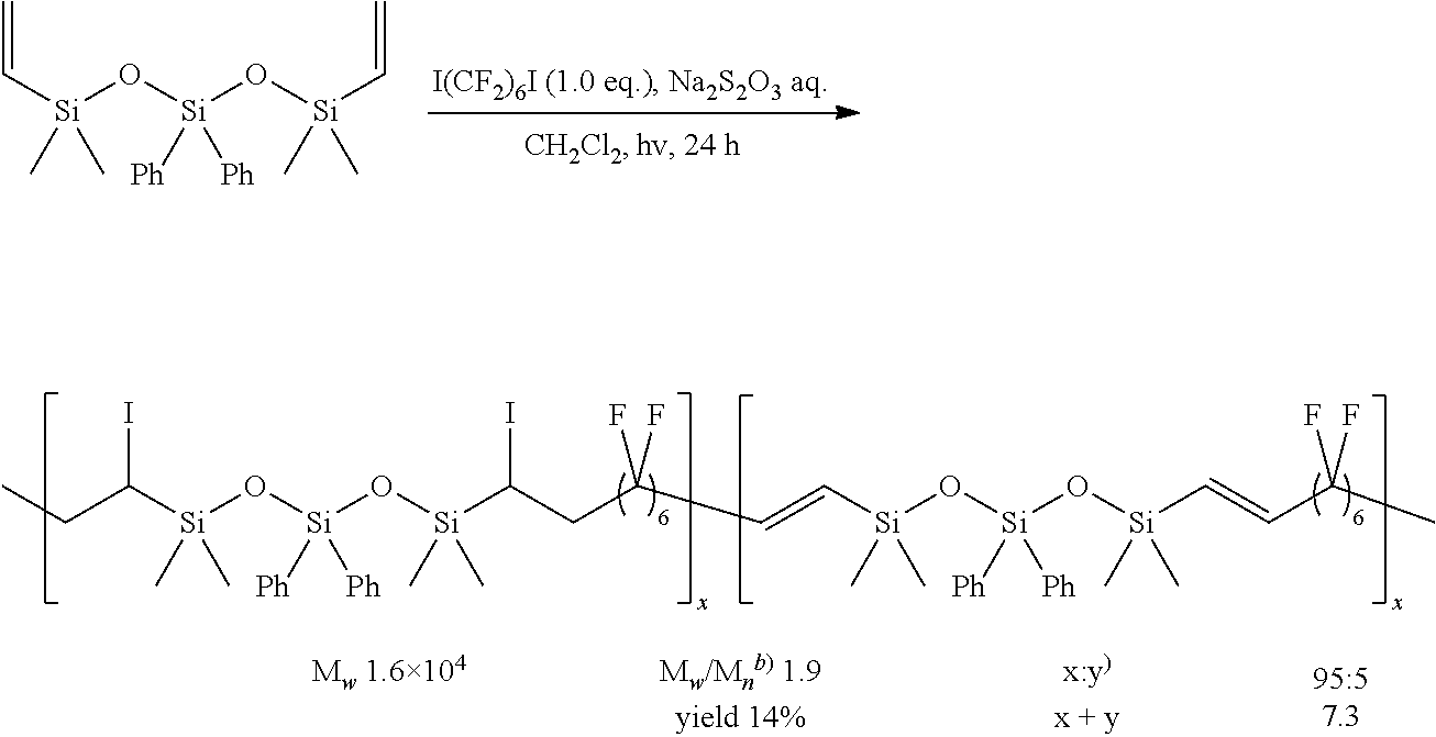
CCC([Si](O[Si]([Ph])([Ph])O[Si](C(CC(C=C[Si](O[Si](O[Si](C=CC(F)(F)C)(C)C)([Ph])[Ph])(C)C)(F)F)I)(C)C)(C)C)I.O([Si](O[Si](C=C)(C)C)([Ph])[Ph])[Si](C=C)(C)C
